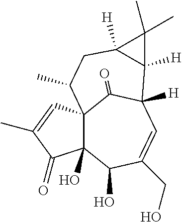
C123C(O)(C(O)C(CO)=CC([H])(C1=O)C1([H])C([H])(CC2C)C1(C)C)C(=O)C(C)=C3
